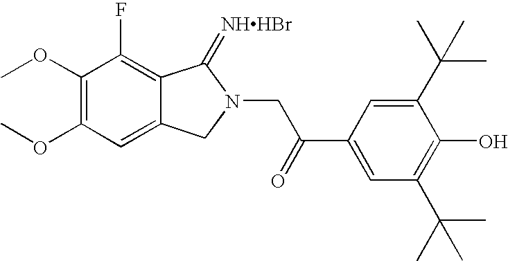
C1=C2C(=C(F)C(OC)=C1OC)C(=[NHHBr])N(CC(C1=CC(C(C)(C)C)=C(O)C(C(C)(C)C)=C1)=O)C2
